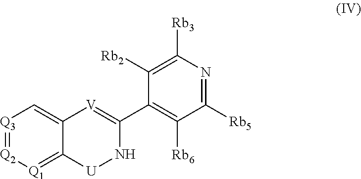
[Q3]1=[Q2][Q1]=C2C(=C1)[V]=C(C1=C([Rb6])C([Rb5])=NC([Rb3])=C1[Rb2])N[U]2
